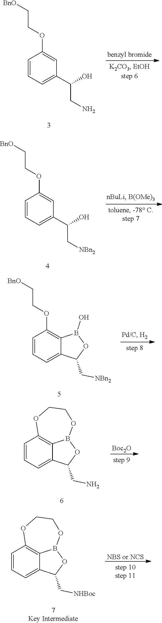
C1=CC=C(C(O)CN)C=C1OCC[BnO].C1=CC=C(C(O)C[NBn2])C=C1OCC[BnO].C1=CC=C2C(=C1OCC[BnO])B(O)OC2C[NBn2].C1=CC=C2C3=C1OCCOB3OC2CN.[Boc2O].C1=CC=C2C3=C1OCCOB3OC2C[NHBoc].[NBS or NCS]
